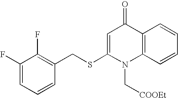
C1(F)=CC=CC(CSC2=CC(=O)C3=C(N2C[COOEt])C=CC=C3)=C1F
